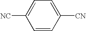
[NC]C1=CC=C([CN])C=C1
